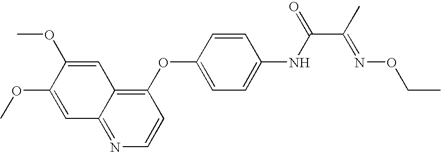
C1=C(OC)C(OC)=CC2=NC=CC(OC3=CC=C(NC(=O)C(C)=NOCC)C=C3)=C12
